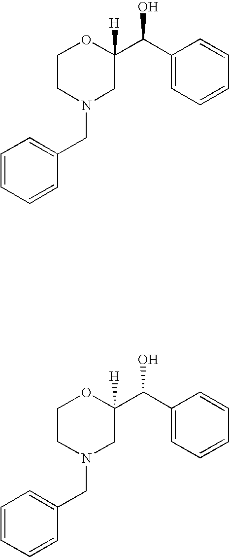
C1=CC=CC(CN2CC(C(C3=CC=CC=C3)O)([H])OCC2)=C1.C1=CC=CC(CN2CC(C(C3=CC=CC=C3)O)([H])OCC2)=C1
